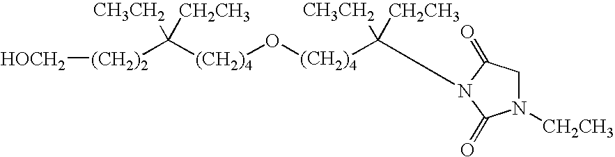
[(CH2)4](O[(CH2)4]C([CH3CH2])([CH2CH3])N1C(=O)CN([CH2CH3])C1=O)C([CH3CH2])([CH2CH3])[(CH2)2][HOCH2]
